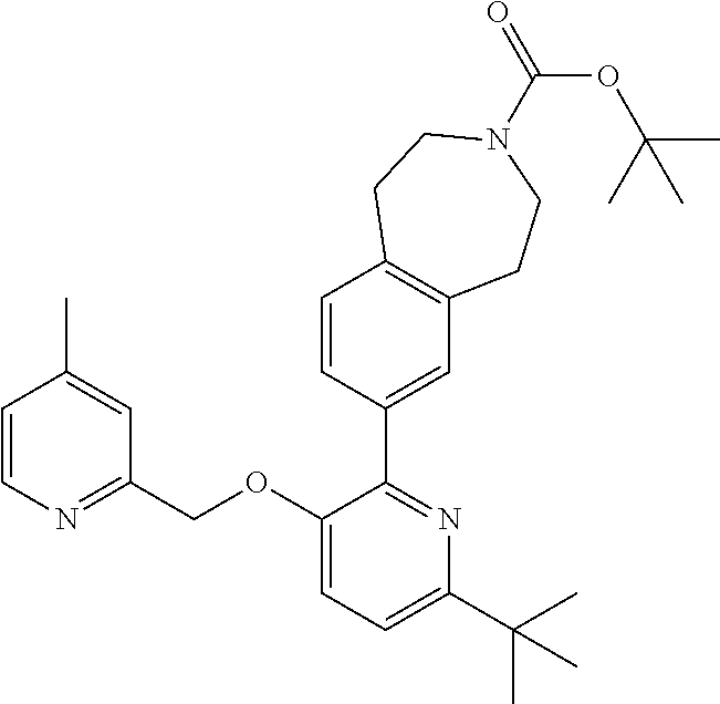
C1=CN=C(COC2=CC=C(C(C)(C)C)N=C2C2=CC3=C(C=C2)CCN(C(=O)OC(C)(C)C)CC3)C=C1C
